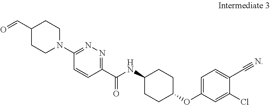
C1=CC(C(NC2CCC(OC3=CC=C(C#N)C(Cl)=C3)CC2)=O)=NN=C1N1CCC(C=O)CC1
